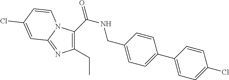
C1(C(=O)NCC2=CC=C(C3=CC=C(Cl)C=C3)C=C2)=C(CC)N=C2N1C=CC(Cl)=C2
